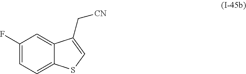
C1(F)=CC=C2C(=C1)C(C[CN])=CS2
